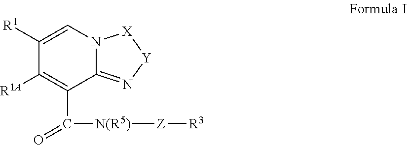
C1([R1])=CN2C(=N[Y][X]2)C(C([N(R5)][Z][R3])=O)=C1[R1A]
